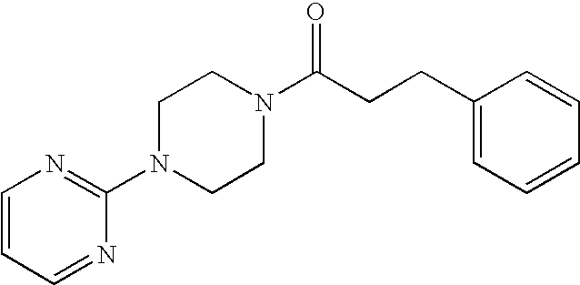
C1=CC=NC(N2CCN(C(CCC3=CC=CC=C3)=O)CC2)=N1
